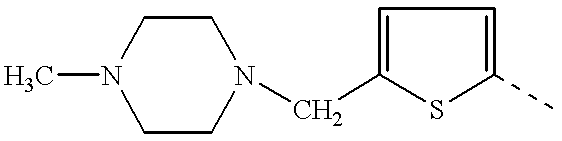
CN1CCN(CC2=CC=C(C)S2)CC1
